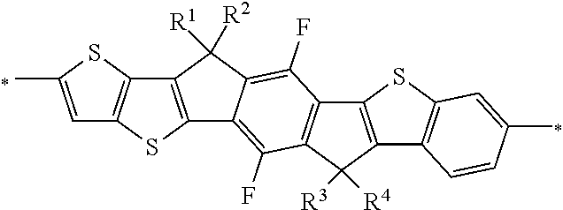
C12=C(SC3=C1SC(C)=C3)C1=C(F)C3=C(C(F)=C1C2([R1])[R2])C1=C(C3([R3])[R4])C2=C(S1)C=C(C)C=C2
